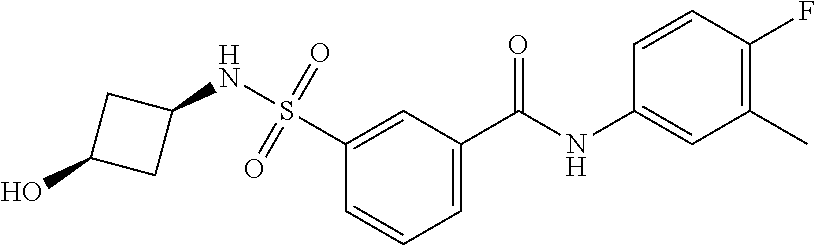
C1(S(=O)(=O)NC2CC(O)C2)=CC(C(NC2=CC(C)=C(F)C=C2)=O)=CC=C1
